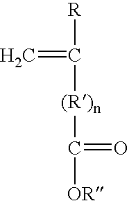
C([R])(=C)[(R)n]C(=O)[OR]
